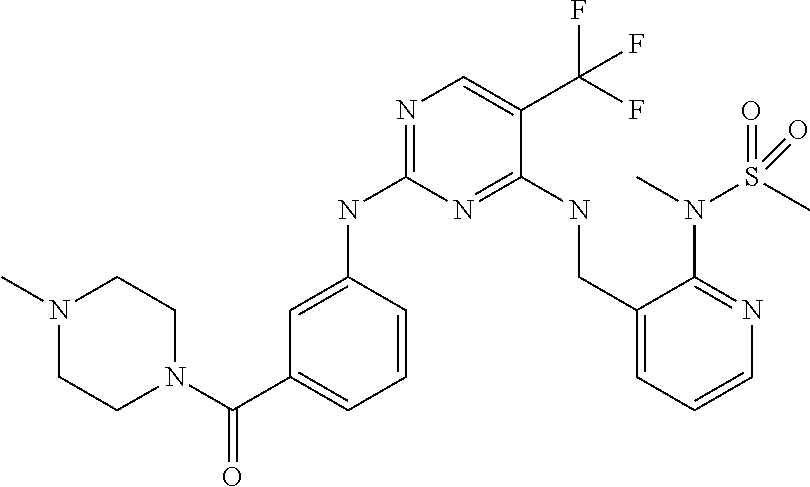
C1=C(NC2=NC=C(C(F)(F)F)C(NCC3=CC=CN=C3N(C)S(C)(=O)=O)=N2)C=CC=C1C(N1CCN(C)CC1)=O
